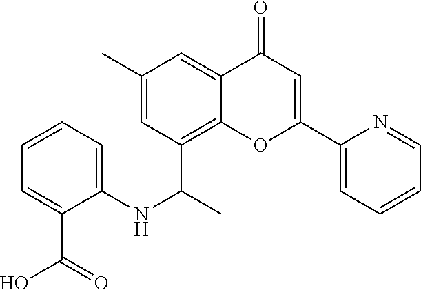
C1(C)=CC(C(C)NC2=CC=CC=C2C(=O)O)=C2C(=C1)C(=O)C=C(C1=CC=CC=N1)O2
